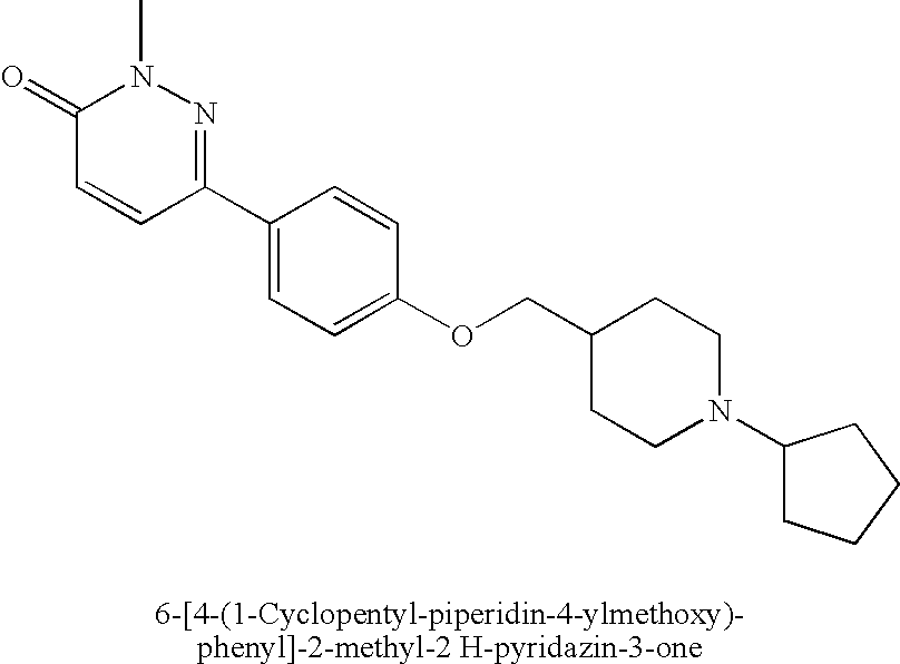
C1(=O)C=CC(C2=CC=C(OCC3CCN(C4CCCC4)CC3)C=C2)=NN1C
